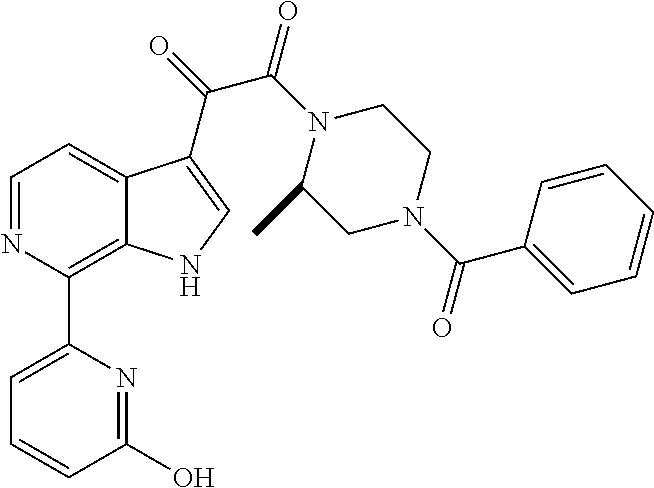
C1=NC(C2=CC=CC(O)=N2)=C2C(=C1)C(C(=O)C(N1C(C)CN(C(=O)C3=CC=CC=C3)CC1)=O)=CN2
